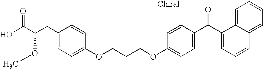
C1(CC(C(O)=O)OC)=CC=C(OCCCOC2=CC=C(C(C3=CC=CC4=CC=CC=C34)=O)C=C2)C=C1
